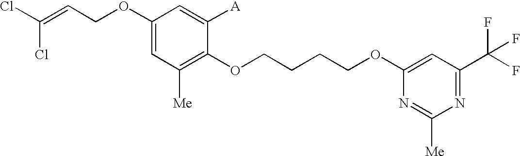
C1(OCC=C(Cl)Cl)=CC([Me])=C(OCCCCOC2=CC(C(F)(F)F)=NC([Me])=N2)C([A])=C1
